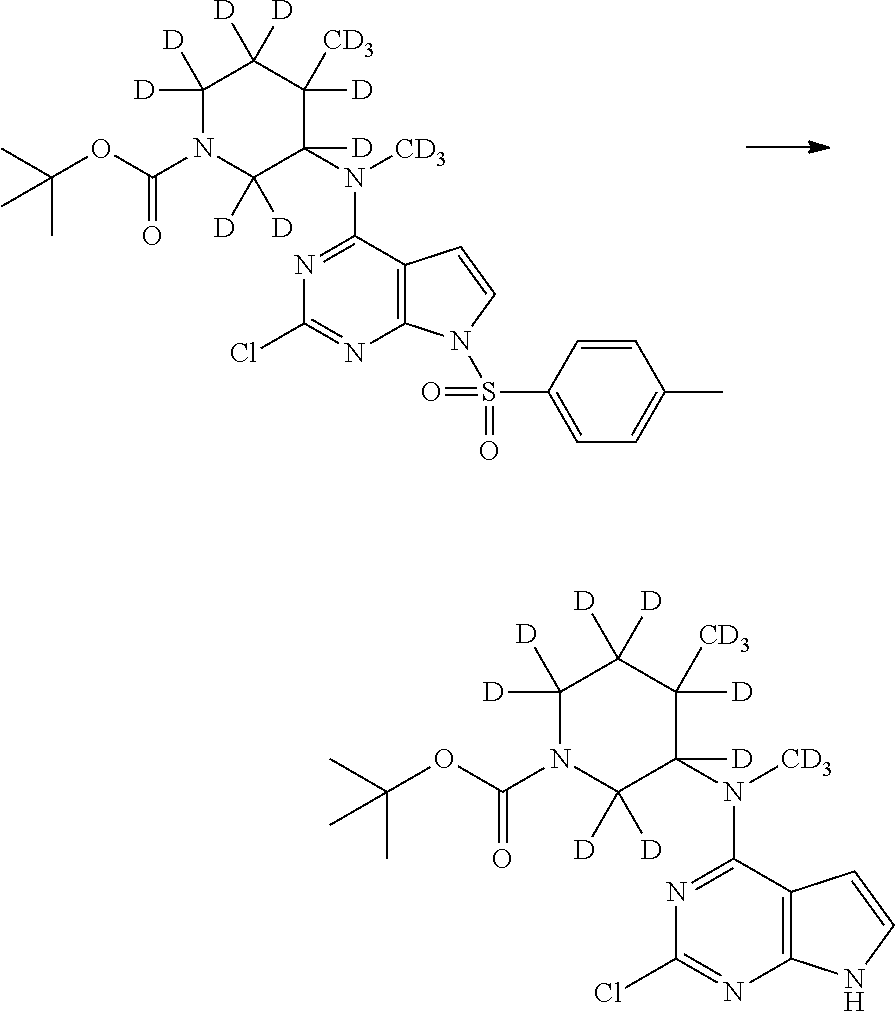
CC(OC(N1C([D])([D])C([D])(N([CD3])C2=NC(Cl)=NC3=C2C=CN3S(=O)(=O)C2=CC=C(C)C=C2)C([CD3])([D])C([D])([D])C1([D])[D])=O)(C)C.CC(OC(N1C([D])([D])C([D])(N([CD3])C2=NC(Cl)=NC3=C2C=CN3)C([CD3])([D])C([D])([D])C1([D])[D])=O)(C)C
